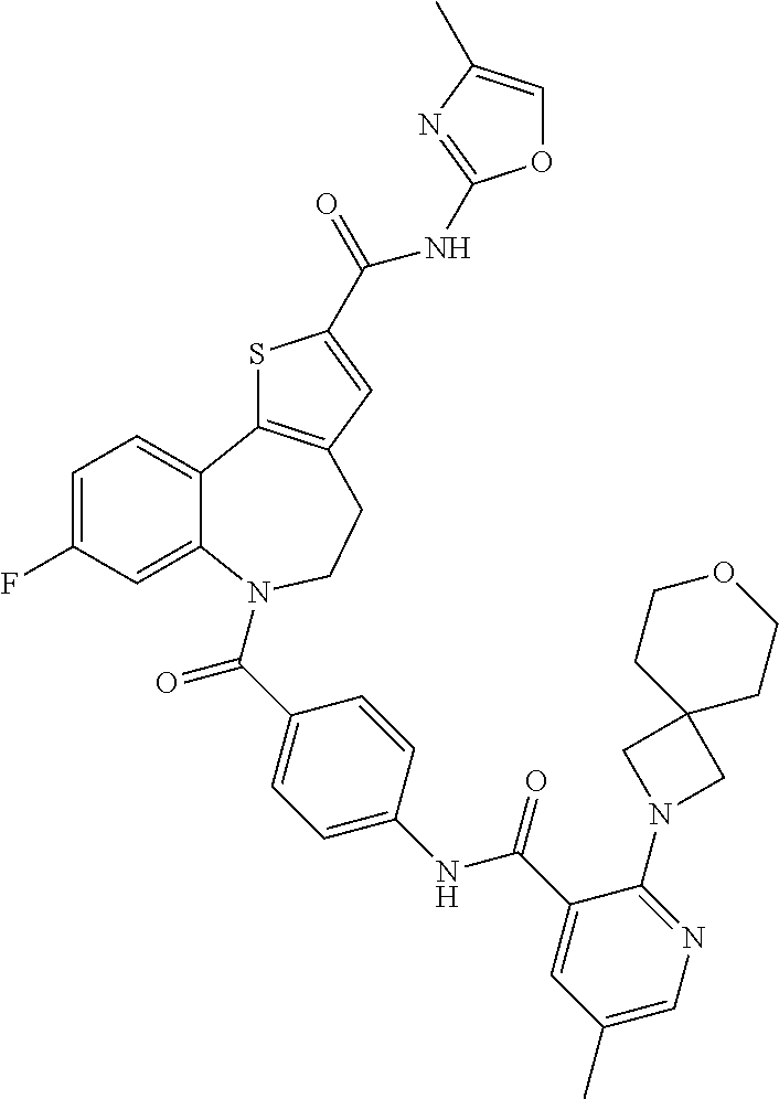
C1=C(F)C=C2C(=C1)C1=C(CCN2C(C2=CC=C(NC(C3=CC(C)=CN=C3N3CC4(C3)CCOCC4)=O)C=C2)=O)C=C(C(=O)NC2=NC(C)=CO2)S1
